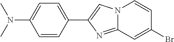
C1=CC(C2=CN3C(=N2)C=C(Br)C=C3)=CC=C1N(C)C
